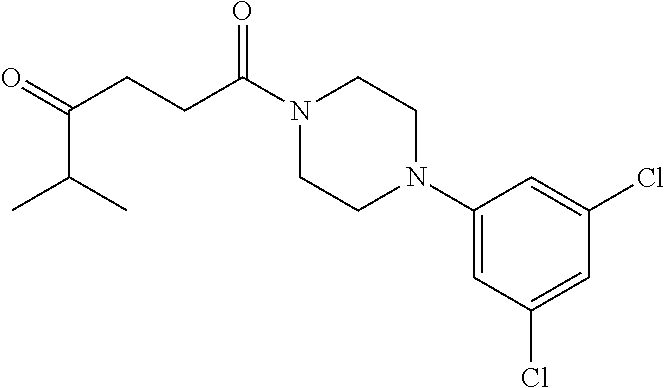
C1(N2CCN(C(CCC(=O)C(C)C)=O)CC2)=CC(Cl)=CC(Cl)=C1
